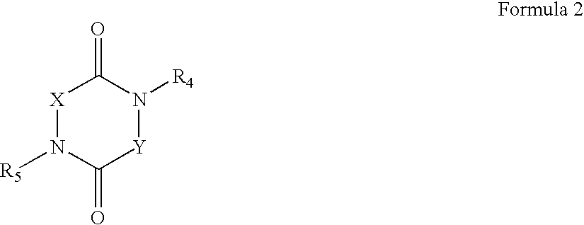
[X]1N([R5])C(=O)[Y]N([R4])C1=O
